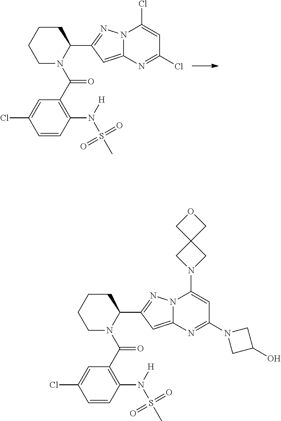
C1N(C(C2=C(N(S(C)(=O)=O)[H])C=CC(Cl)=C2)=O)C(C2=NN3C(=C2)N=C(Cl)C=C3Cl)CCC1.C1N(C(C2=C(N(S(C)(=O)=O)[H])C=CC(Cl)=C2)=O)C(C2=NN3C(=C2)N=C(N2CC(O)C2)C=C3N2CC3(C2)COC3)CCC1
